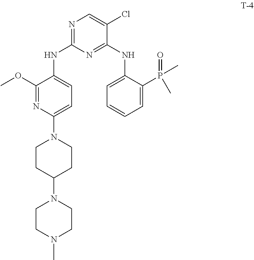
C1(OC)=NC(N2CCC(N3CCN(C)CC3)CC2)=CC=C1NC1=NC=C(Cl)C(NC2=CC=CC=C2P(=O)(C)C)=N1
